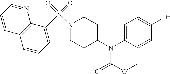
C1=C2C(=CC(Br)=C1)COC(=O)N2C1CCN(S(=O)(=O)C2=CC=CC3=C2N=CC=C3)CC1
